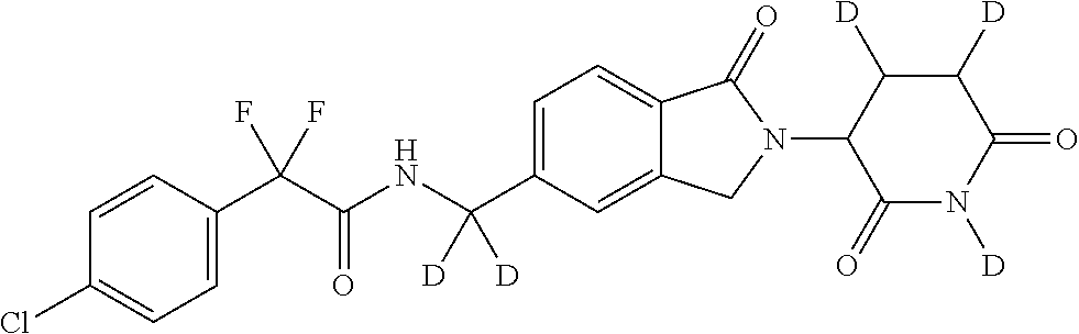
C1=CC(C(C(NC(C2=CC=C3C(=C2)CN(C2C(=O)N([D])C(=O)C([D])C2[D])C3=O)([D])[D])=O)(F)F)=CC=C1Cl
